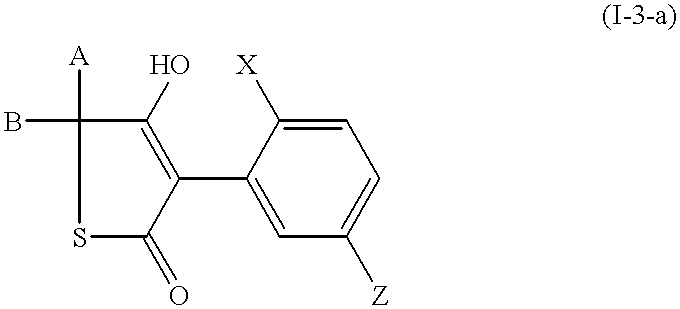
C1(O)=C(C2=CC([Z])=CC=C2[X])C(=O)SC1([A])B
